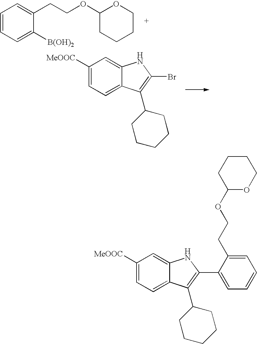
C1=CC=C([B(OH)2])C(CCOC2OCCCC2)=C1.C1([MeOOC])=CC=C2C(=C1)NC(Br)=C2C1CCCCC1.C1([MeOOC])=CC=C2C(=C1)NC(C1=CC=CC=C1CCOC1OCCCC1)=C2C1CCCCC1
